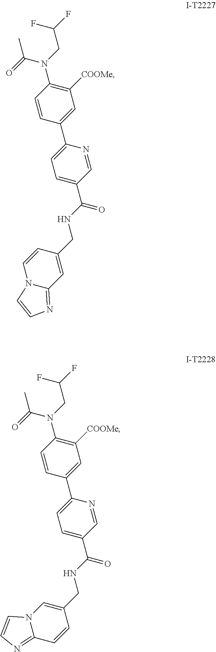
C1(CNC(C2=CC=C(C3=CC([COOMe])=C(N(C(=O)C)CC(F)F)C=C3)N=C2)=O)=CC2=NC=CN2C=C1.C1(CNC(C2=CC=C(C3=CC([COOMe])=C(N(C(=O)C)CC(F)F)C=C3)N=C2)=O)=CN2C(=NC=C2)C=C1
